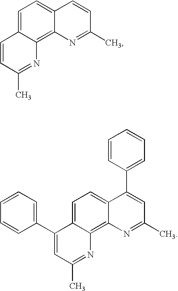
C1=C2C(=C3C(=C1)C=CC(C)=N3)N=C(C)C=C2.C1=C2C(=C3C(=C1)C(C1=CC=CC=C1)=CC(C)=N3)N=C(C)C=C2C1=CC=CC=C1
